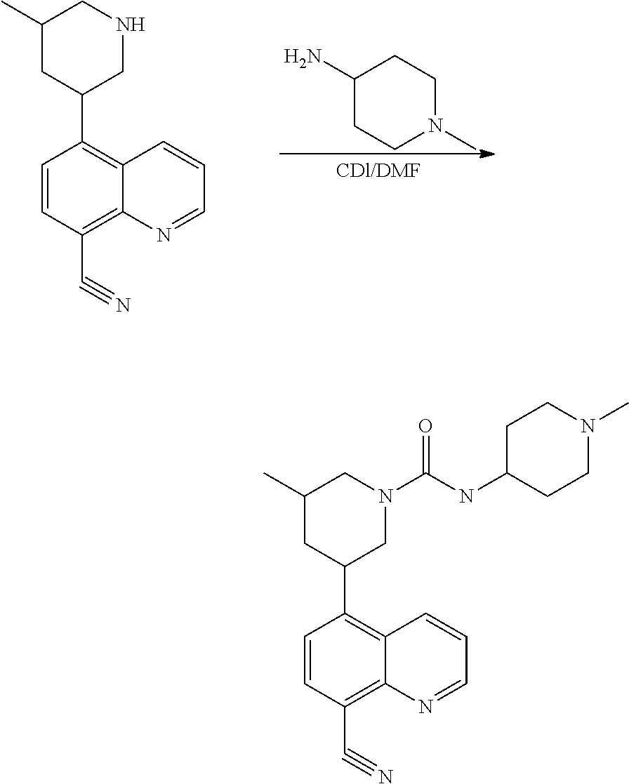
C1=CC(C#N)=C2C(=C1C1CNCC(C)C1)C=CC=N2.C1(N)CCN(C)CC1.C1=CC(C#N)=C2C(=C1C1CN(C(NC3CCN(C)CC3)=O)CC(C)C1)C=CC=N2
